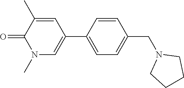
C1(C)=CC(C2=CC=C(CN3CCCC3)C=C2)=CN(C)C1=O
